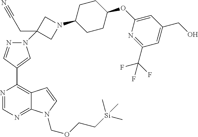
C1C(N2CC(CC#N)(N3N=CC(C4=C5C(=NC=N4)N(COCC[Si](C)(C)C)C=C5)=C3)C2)CCC(OC2=CC(CO)=CC(C(F)(F)F)=N2)C1
